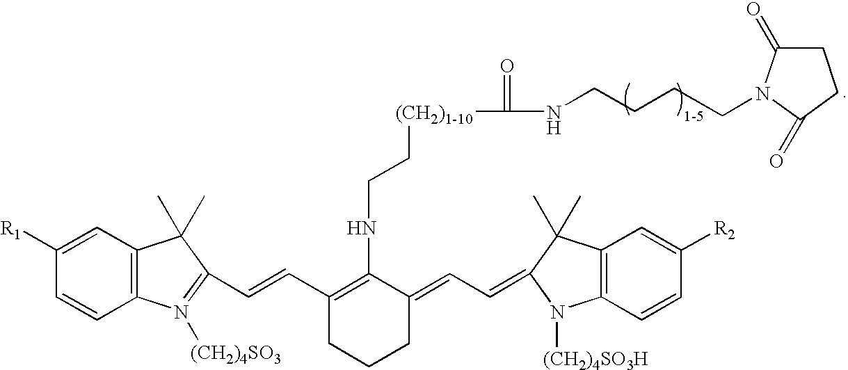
[(CH2)1-10](C(=O)NCCCCN1C(=O)CCC1=O)CCNC1=C(C=CC2=N([(CH2)4SO3])C3=C(C=C([R1])C=C3)C2(C)C)CCCC1=CC=C1C(C)(C)C2=C(C=CC([R2])=C2)N1[(CH2)4SO3H]
